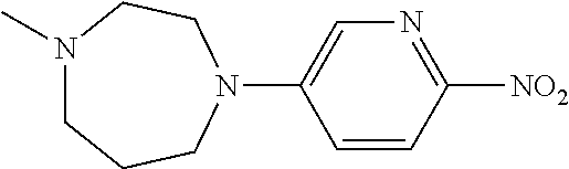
N1(C)CCCN(C2=CN=C([NO2])C=C2)CC1
